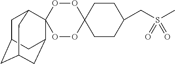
C1CC(CS(C)(=O)=O)CCC12OOC1(OO2)C2CC3CC(CC1C3)C2
